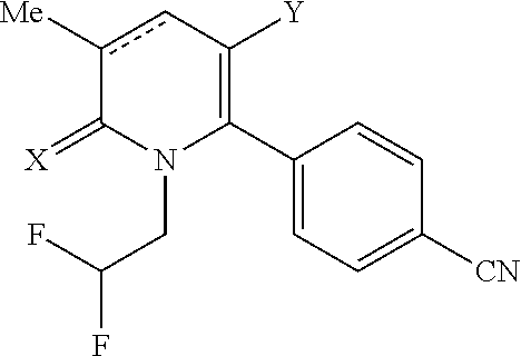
C1(C2=C([Y])cc([Me])C(=[X])N2CC(F)F)=CC=C([CN])C=C1
